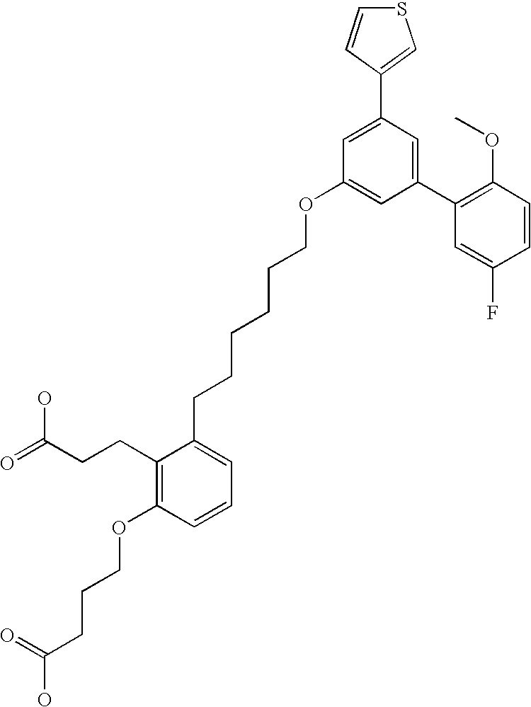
C1(C2=CC(OCCCCCCC3=CC=CC(OCCCC(O)=O)=C3CCC(=O)O)=CC(C3=C(OC)C=CC(F)=C3)=C2)=CSC=C1
